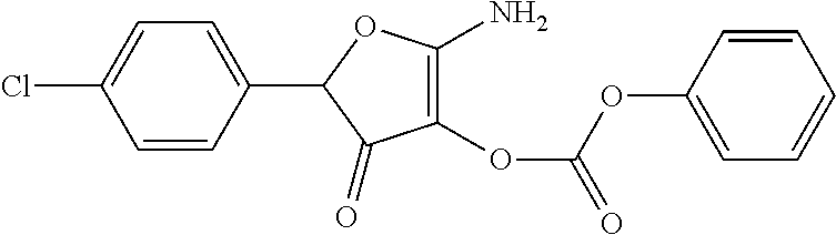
C1(=O)C(OC(=O)OC2=CC=CC=C2)=C(N)OC1C1=CC=C(Cl)C=C1
